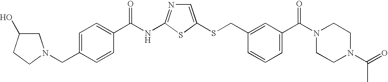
C1=C(SCC2=CC(C(N3CCN(C(=O)C)CC3)=O)=CC=C2)SC(NC(=O)C2=CC=C(CN3CC(O)CC3)C=C2)=N1
